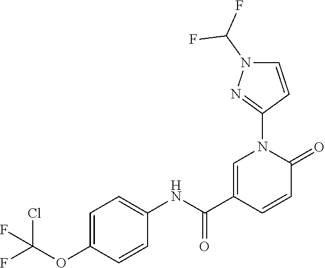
C1=C(C(NC2=CC=C(OC(F)(Cl)F)C=C2)=O)C=CC(=O)N1C1=NN(C(F)F)C=C1
